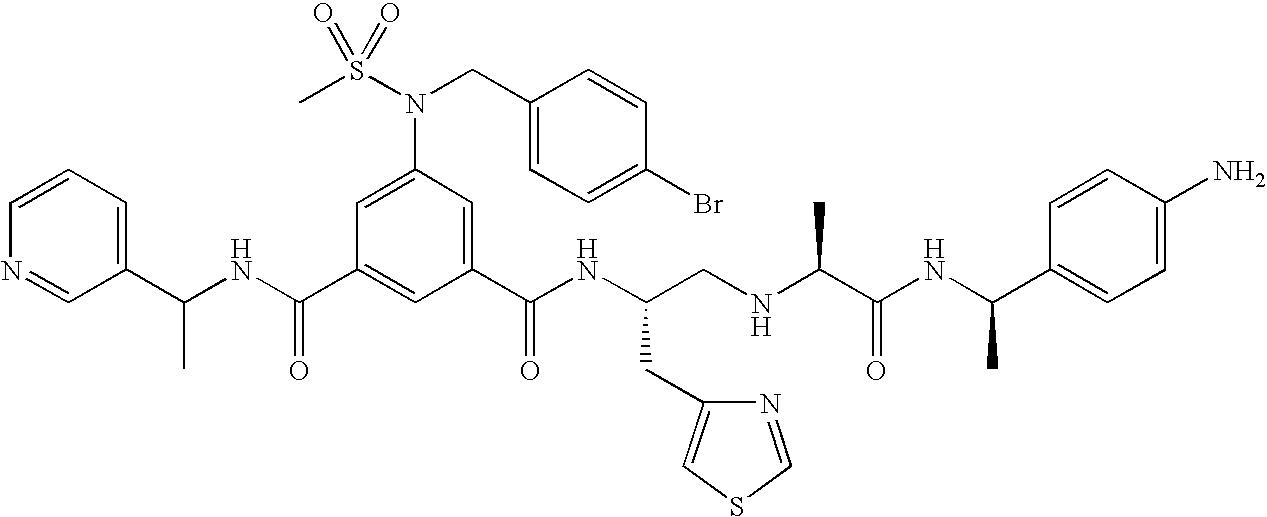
C1(C(NC(C2=CC(C(NC(CNC(C(NC(C3=CC=C(N)C=C3)C)=O)C)CC3=CSC=N3)=O)=CC(N(S(C)(=O)=O)CC3=CC=C(Br)C=C3)=C2)=O)C)=CC=CN=C1
